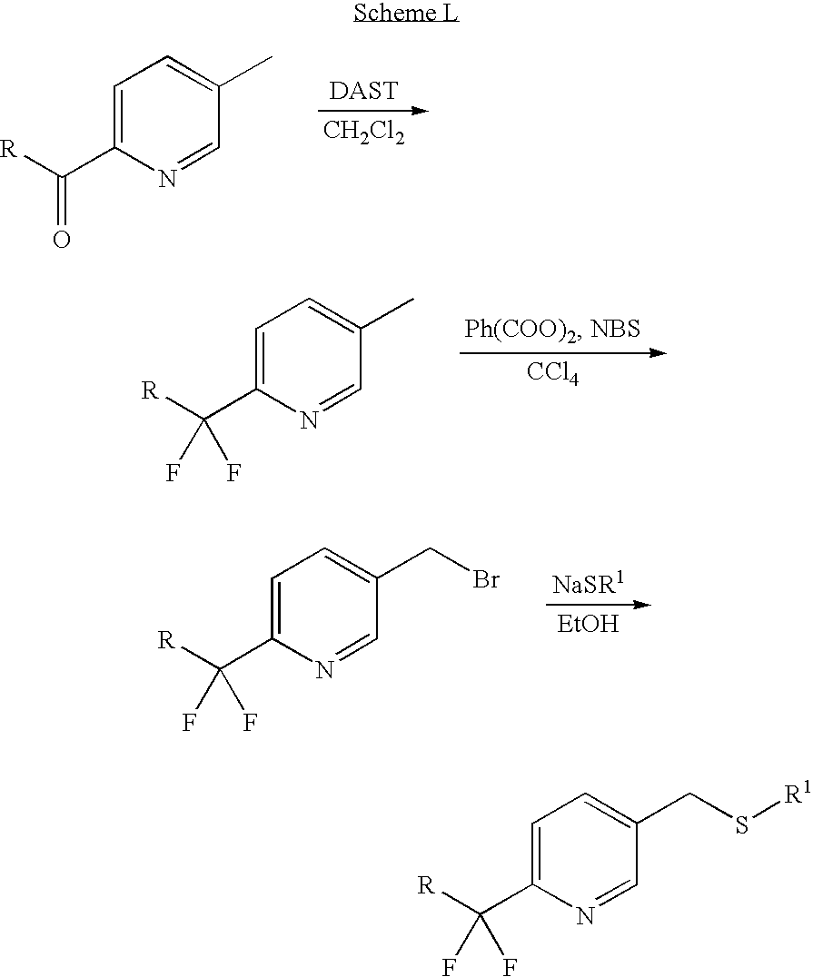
C1=C(C([R])=O)N=CC(C)=C1.[CH2Cl2].C1=C(C([R])(F)F)N=CC(C)=C1.[CCl4].C1=C(C([R])(F)F)N=CC(CBr)=C1.[EtOH].C1=C(C([R])(F)F)N=CC(CS[R1])=C1
